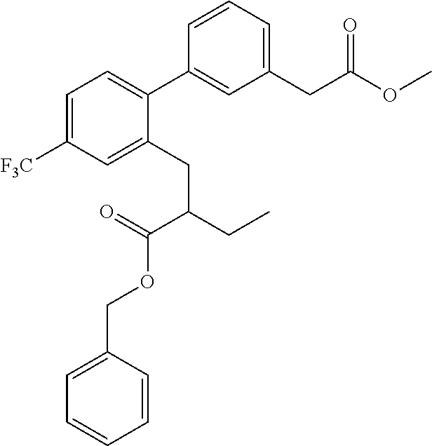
C1(CC(OC)=O)=CC=CC(C2=CC=C([F3C])C=C2CC(C(OCC2=CC=CC=C2)=O)CC)=C1
